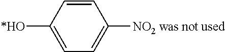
C1=CC([*HO])=CC=C1[NO2 was not used]
